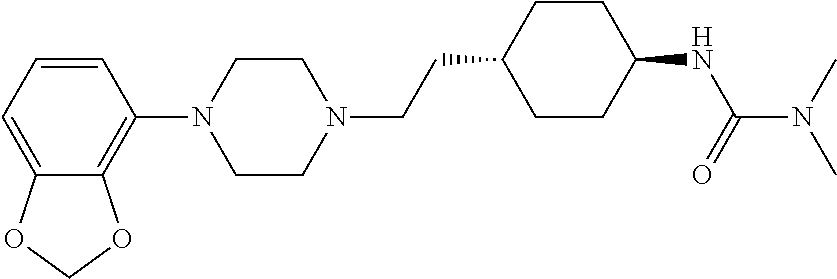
C1=CC=C2C(=C1N1CCN(CCC3CCC(NC(N(C)C)=O)CC3)CC1)OCO2
